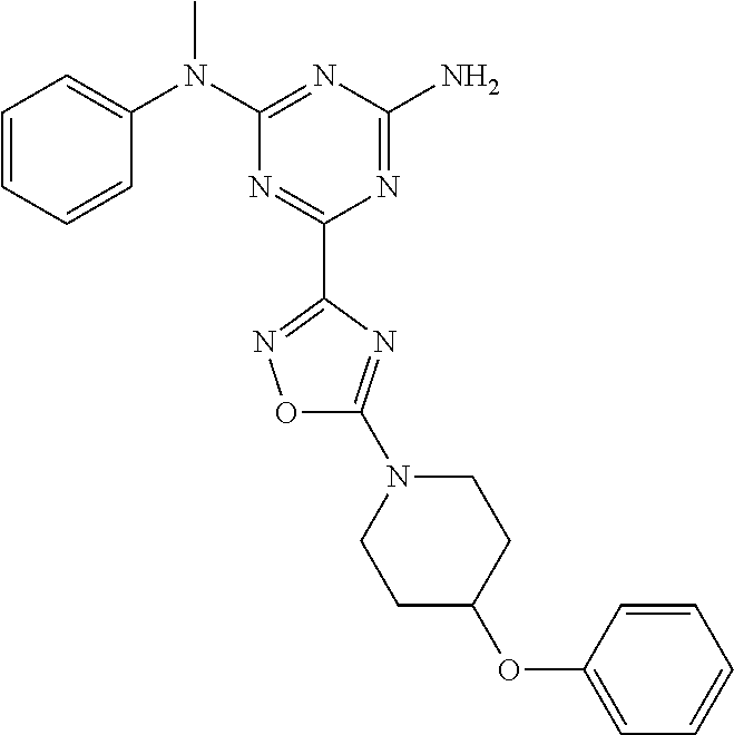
C1=CC=CC(N(C2=NC(N)=NC(C3=NOC(N4CCC(OC5=CC=CC=C5)CC4)=N3)=N2)C)=C1
